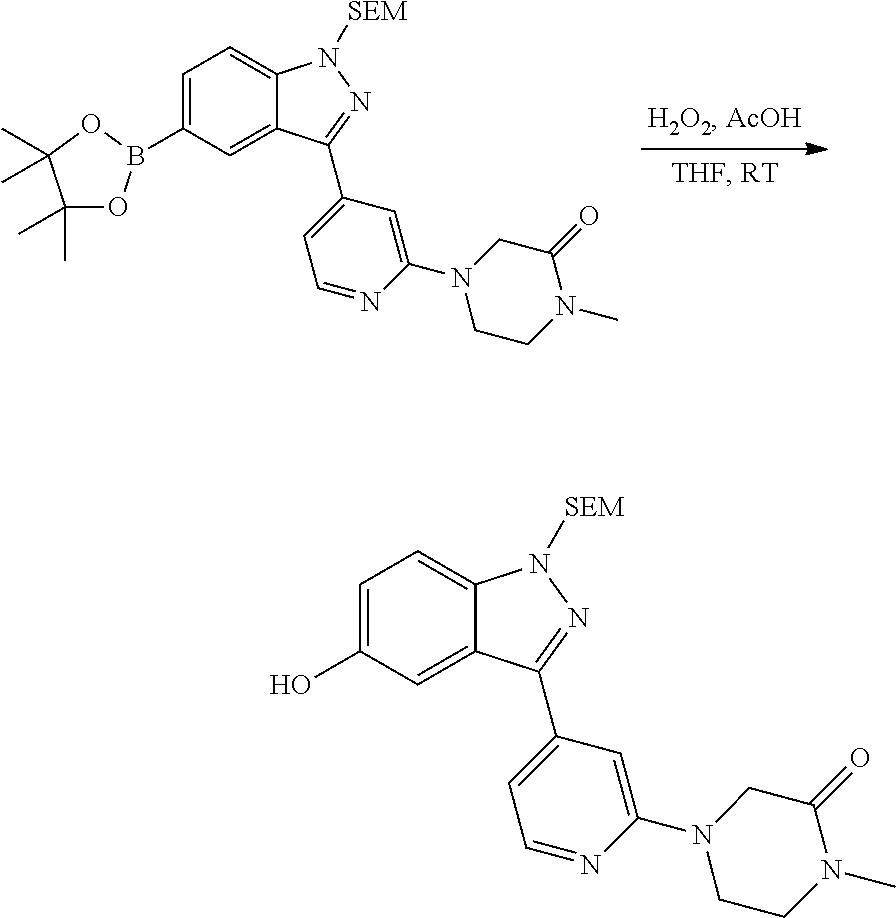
C1=C(B2OC(C)(C)C(C)(C)O2)C=C2C(=C1)N([SEM])N=C2C1=CC=NC(N2CCN(C)C(=O)C2)=C1.C1=C(O)C=C2C(=C1)N([SEM])N=C2C1=CC=NC(N2CCN(C)C(=O)C2)=C1
